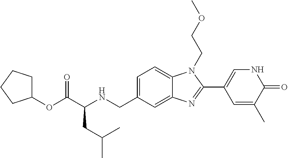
C1=C(CNC(C(OC2CCCC2)=O)CC(C)C)C=C2C(=C1)N(CCOC)C(C1=CNC(=O)C(C)=C1)=N2
